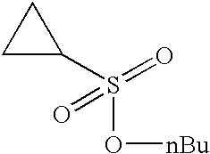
S(O[nBu])(=O)(=O)C1CC1
